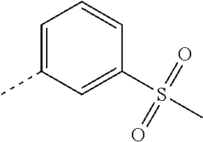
C1=C(C)C=C(S(=O)(=O)C)C=C1
